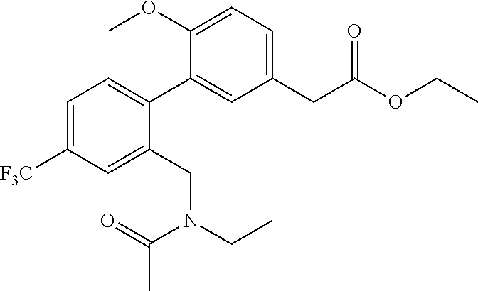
C1=C([F3C])C=C(CN(C(=O)C)CC)C(C2=CC(CC(OCC)=O)=CC=C2OC)=C1
